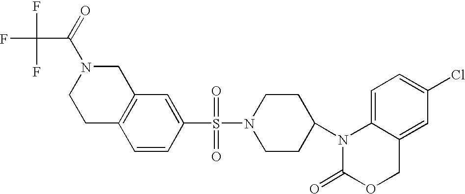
C1=C2C(=CC(Cl)=C1)COC(=O)N2C1CCN(S(=O)(=O)C2=CC3=C(C=C2)CCN(C(=O)C(F)(F)F)C3)CC1
